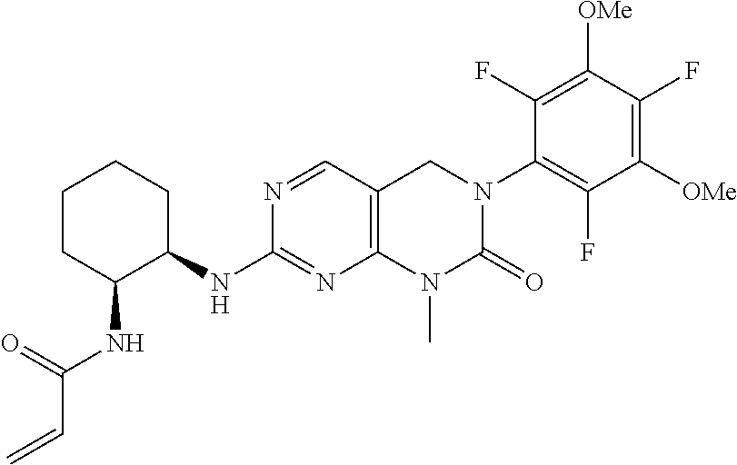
N1=CC2=C(N=C1NC1CCCCC1NC(C=C)=O)N(C)C(=O)N(C1=C(F)C([OMe])=C(F)C([OMe])=C1F)C2
